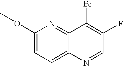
C1(OC)=CC=C2C(=N1)C(Br)=C(F)C=N2
